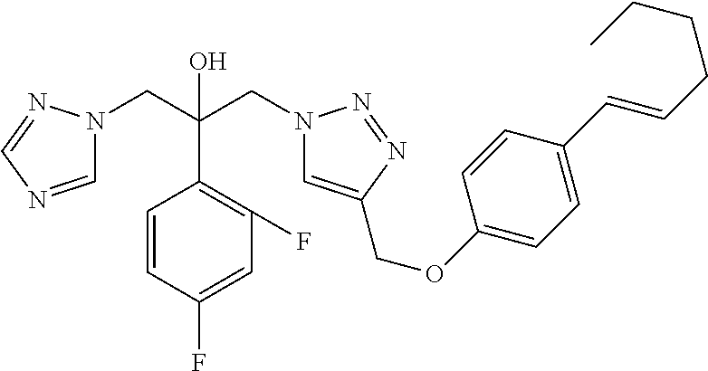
C(C1=C(F)C=C(F)C=C1)(CN1C=C(COC2=CC=C(C=CCCCC)C=C2)N=N1)(CN1C=NC=N1)O
